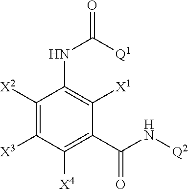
C1([X2])=C([X3])C([X4])=C(C(N[Q2])=O)C([X1])=C1NC([Q1])=O
